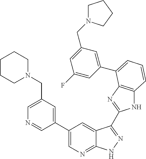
C1(C2=CN=C3C(=C2)C(C2=NC4=C(N2)C=CC=C4C2=CC(CN4CCCC4)=CC(F)=C2)=NN3)=CC(CN2CCCCC2)=CN=C1
